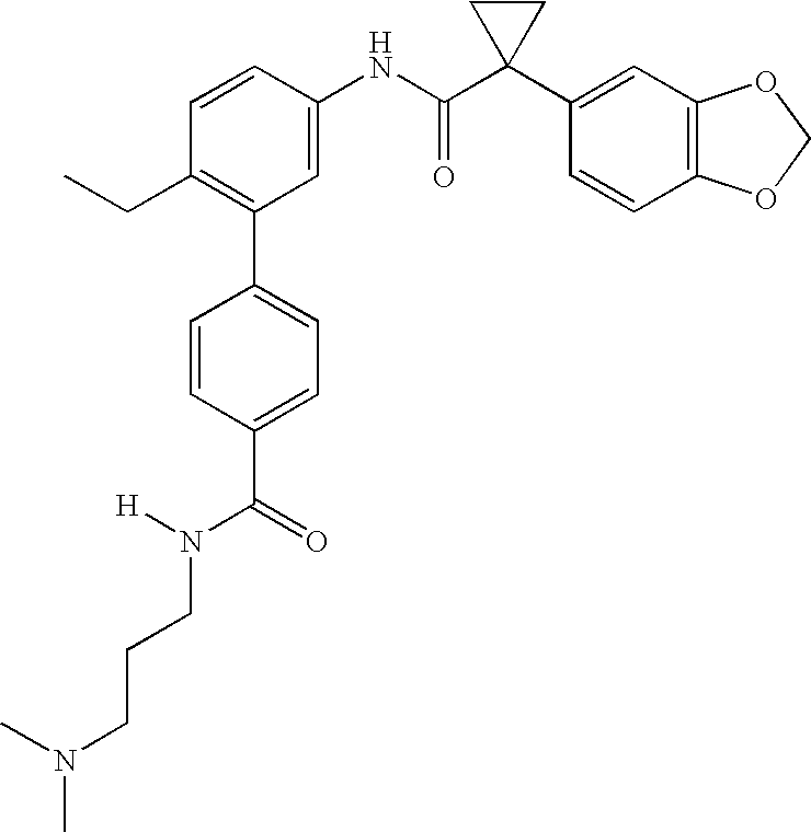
C1(NC(C2(C3=CC4=C(C=C3)OCO4)CC2)=O)=CC(C2=CC=C(C(=O)N(CCCN(C)C)[H])C=C2)=C(CC)C=C1
